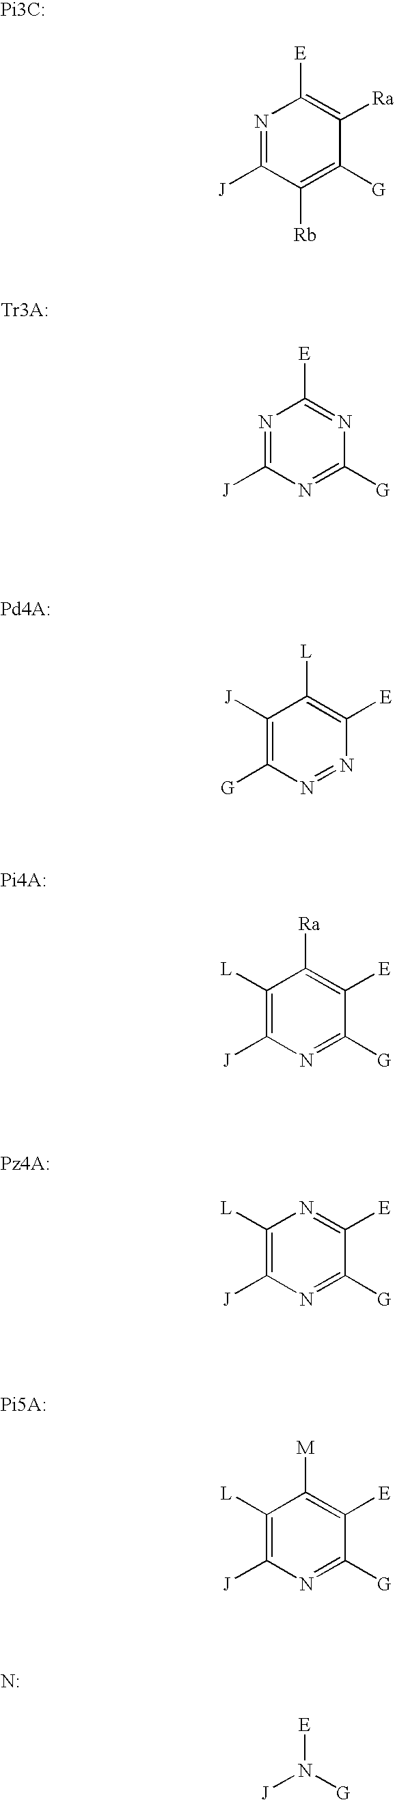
[Pi3C:].N1=C([J])C([Rb])=C([G])C([Ra])=C1[E].[Tr3A:].N1=C([J])N=C([G])N=C1[E].[Pd4A:].C1([J])=C([G])N=NC([E])=C1[L].[Pi4A:].C1([L])=C([J])N=C([G])C([E])=C1[Ra].[Pz4A:].C1([L])=C([J])N=C([G])C([E])=N1.[Pi5A:].C1([L])=C([J])N=C([G])C([E])=C1[M].N.[J]N([G])[E]
